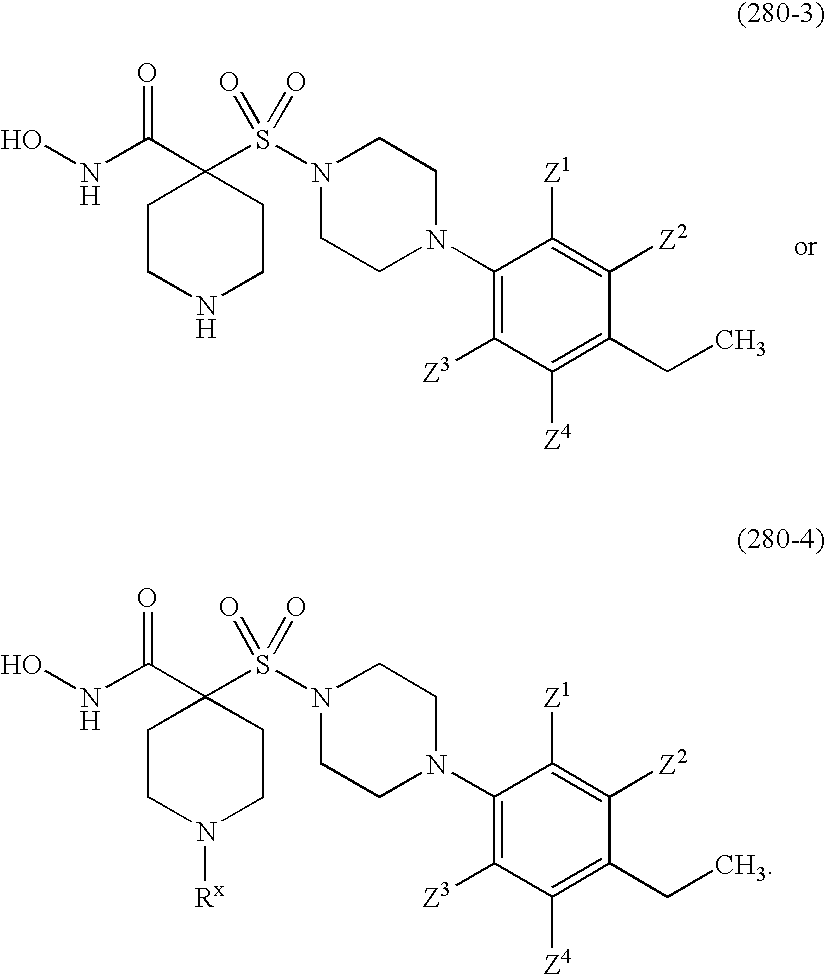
ONC(C1(S(N2CCN(C3=C([Z3])C([Z4])=C(CC)C([Z2])=C3[Z1])CC2)(=O)=O)CCNCC1)=O.ONC(C1(S(N2CCN(C3=C([Z3])C([Z4])=C(CC)C([Z2])=C3[Z1])CC2)(=O)=O)CCN([Rx])CC1)=O
